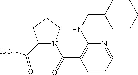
C1(C(N)=O)N(C(=O)C2=C(NCC3CCCCC3)N=CC=C2)CCC1
